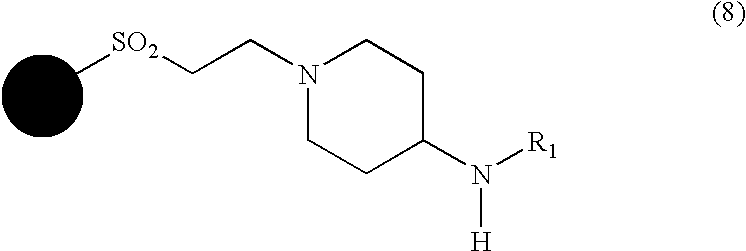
N1(CC[SO2]C)CCC(N([R1])[H])CC1
